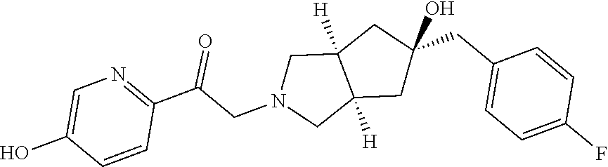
C1(CC2=CC=C(F)C=C2)(O)CC2([H])C([H])(CN(CC(C3=NC=C(O)C=C3)=O)C2)C1
